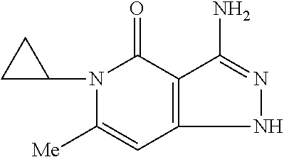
N1(C2CC2)C([Me])=CC2=C(C1=O)C(N)=NN2
